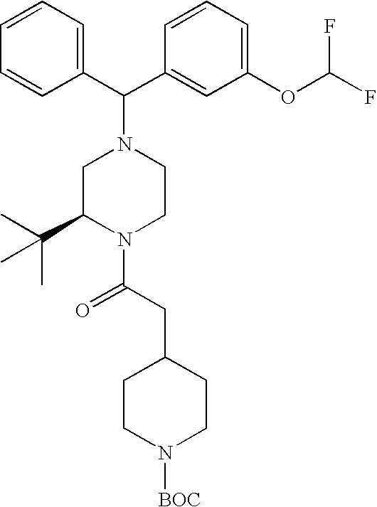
C1=CC=CC(C(N2CC(C(C)(C)C)N(C(CC3CCN([BOC])CC3)=O)CC2)C2=CC(OC(F)F)=CC=C2)=C1
